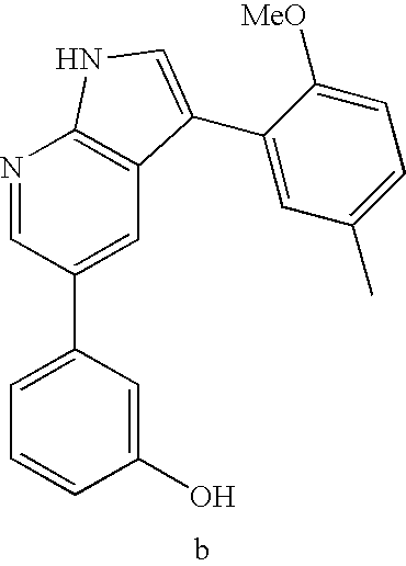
C1(O)=CC(C2=CC3=C(N=C2)NC=C3C2=CC(C)=CC=C2[MeO])=CC=C1
